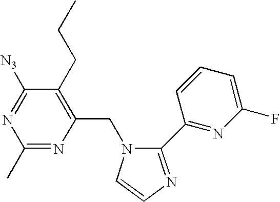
C1(CCC)=C(CN2C(C3=NC(F)=CC=C3)=NC=C2)N=C(C)N=C1[N3]
